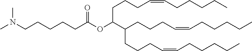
CN(CCCCCC(OC(CCCC=CCCCCC)C(CCCC=CCCCCC)CCCC=CCCCCC)=O)C
